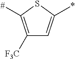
C1([F3C])=C([#])SC(*)=C1
